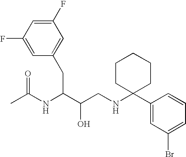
C1(F)=CC(F)=CC(CC(NC(C)=O)C(O)CNC2(C3=CC(Br)=CC=C3)CCCCC2)=C1
